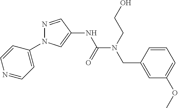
N1=CC(NC(N(CC2=CC(OC)=CC=C2)CCO)=O)=CN1C1=CC=NC=C1
